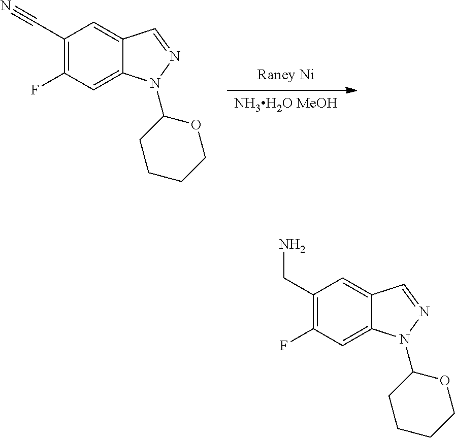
[Raney Ni].[NH3H2O MeOH].C1(C#N)=C(F)C=C2C(=C1)C=NN2C1CCCCO1.C1(CN)=C(F)C=C2C(=C1)C=NN2C1CCCCO1
